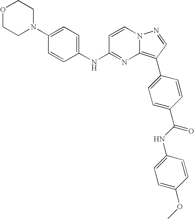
C1(N2CCOCC2)=CC=C(NC2=NC3=C(C4=CC=C(C(NC5=CC=C(OC)C=C5)=O)C=C4)C=NN3C=C2)C=C1
